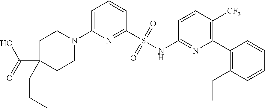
C1=C(N2CCC(C(=O)O)(CCC)CC2)N=C(S(NC2=NC(C3=C(CC)C=CC=C3)=C([CF3])C=C2)(=O)=O)C=C1
